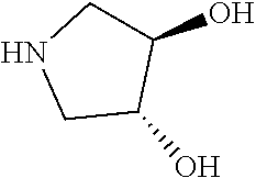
C1(O)CNCC1O
